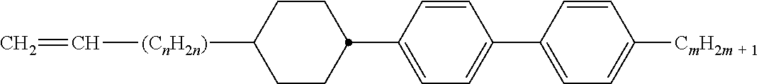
C1=C(C2CCC([(CnH2n)]C=C)CC2)C=CC(C2=CC=C([CmH2m + 1])C=C2)=C1
